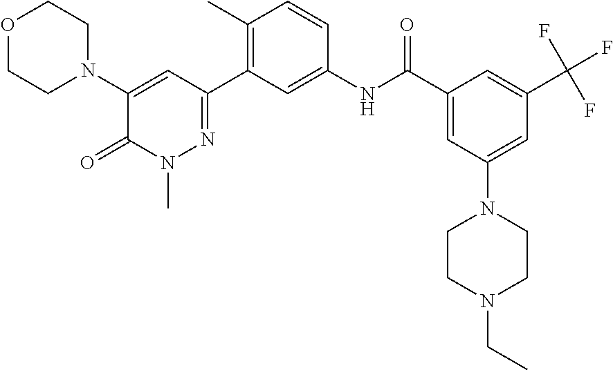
C1(N2CCOCC2)=CC(C2=C(C)C=CC(NC(C3=CC(N4CCN(CC)CC4)=CC(C(F)(F)F)=C3)=O)=C2)=NN(C)C1=O
